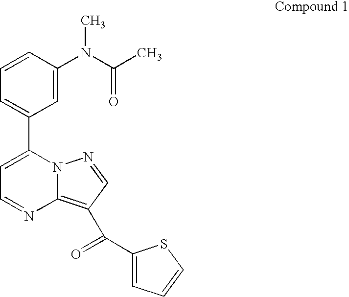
C1=C(C2=CC=NC3=C(C(C4=CC=CS4)=O)C=NN23)C=C(N(C(C)=O)C)C=C1
